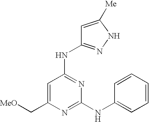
C(C1=CC(NC2=NNC([Me])=C2)=NC(NC2=CC=CC=C2)=N1)[MeO]
